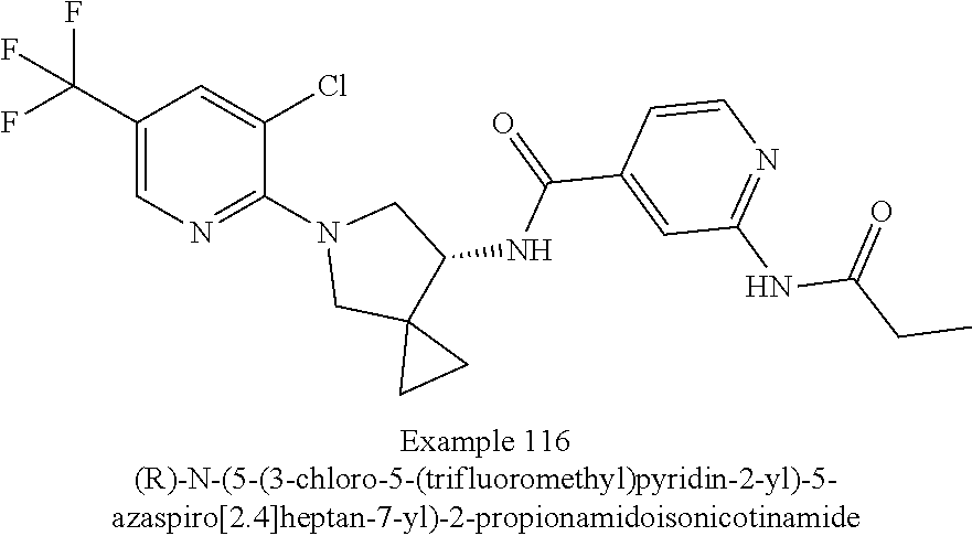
C1(C(F)(F)F)=CN=C(N2CC3(C(NC(C4=CC(NC(CC)=O)=NC=C4)=O)C2)CC3)C(Cl)=C1
